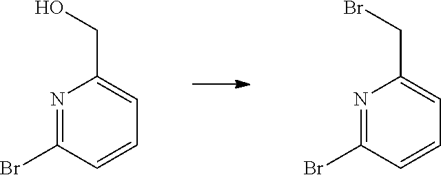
N1=C(Br)C=CC=C1CO.N1=C(Br)C=CC=C1CBr
